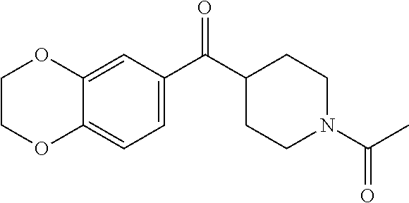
C1=C(C(C2CCN(C(C)=O)CC2)=O)C=C2C(=C1)OCCO2
